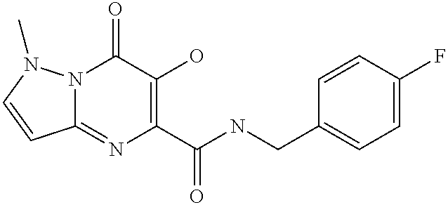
N12C(=NC(C(NCC3=CC=C(F)C=C3)=O)=C(O)C1=O)C=CN2C
